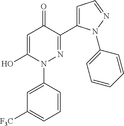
C1=C(O)N(C2=CC([F3C])=CC=C2)N=C(C2=CC=NN2C2=CC=CC=C2)C1=O
